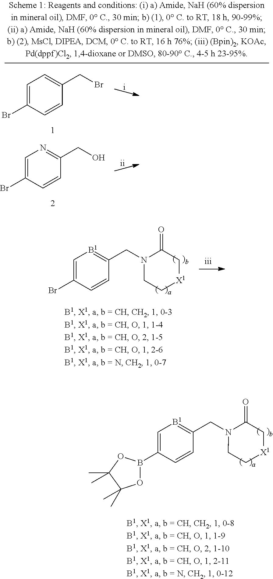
C1=C(Br)C=CC(CBr)=C1.C1=C(Br)C=CC(CO)=N1.C1=C(Br)C=CC(CN2CC[X1]CC2=O)=[B1]1.C1=C(B2OC(C)(C)C(C)(C)O2)C=CC(CN2CC[X1]CC2=O)=[B1]1
